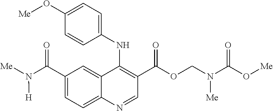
C12=CC(C(N([Me])[H])=O)=CC=C1N=CC(C(OCN(C(O[Me])=O)[Me])=O)=C2NC1=CC=C(O[Me])C=C1
